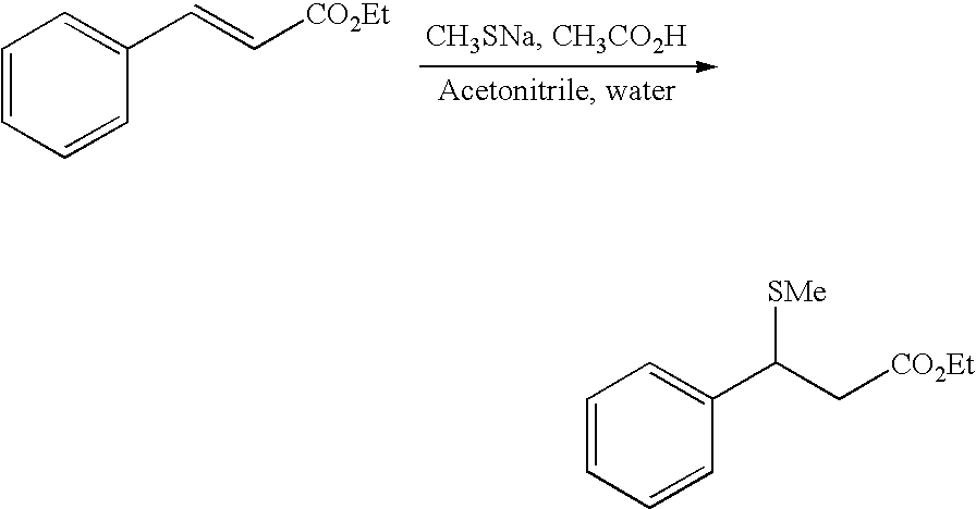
C1=CC=CC(C=C[CO2Et])=C1.C1=CC=CC(C(C[CO2Et])[SMe])=C1
